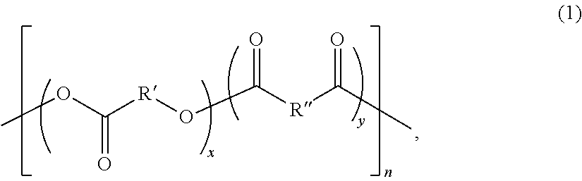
O=C([R]OC([R]C(=O)C)=O)OC
